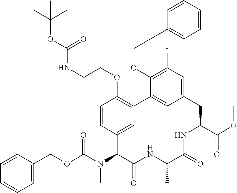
O(C(N(C)C1C(=O)NC(C)C(=O)NC(C(=O)OC)CC2=CC(F)=C(OCCC3=CC=CC=C3)C(=C2)C2=C(OCCNC(=O)OC(C)(C)C)C=CC1=C2)=O)CC1=CC=CC=C1
